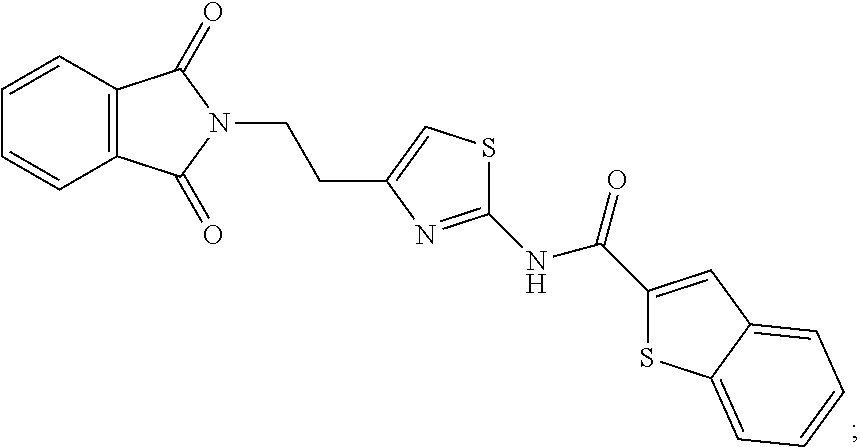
C12=C(C=CC=C1)C(=O)N(CCC1=CSC(NC(=O)C3=CC4=CC=CC=C4S3)=N1)C2=O
